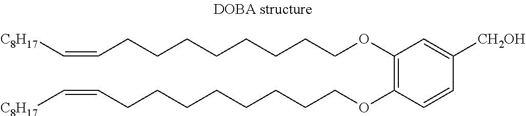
[C8H17]C=CCCCCCCCCOC1=C(OCCCCCCCCC=C[C8H17])C=CC([CH2OH])=C1
